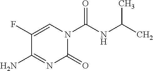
C1=C(F)C(N)=NC(=O)N1C(NC(C)C)=O
